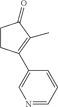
C1CC(C2=CN=CC=C2)=C(C)C1=O
